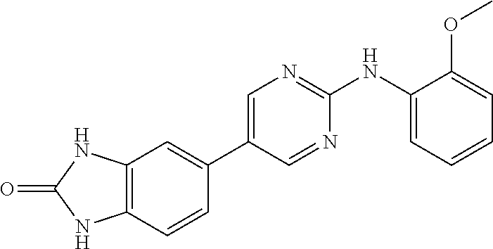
C12=C(C=CC(C3=CN=C(NC4=CC=CC=C4OC)N=C3)=C1)NC(=O)N2
